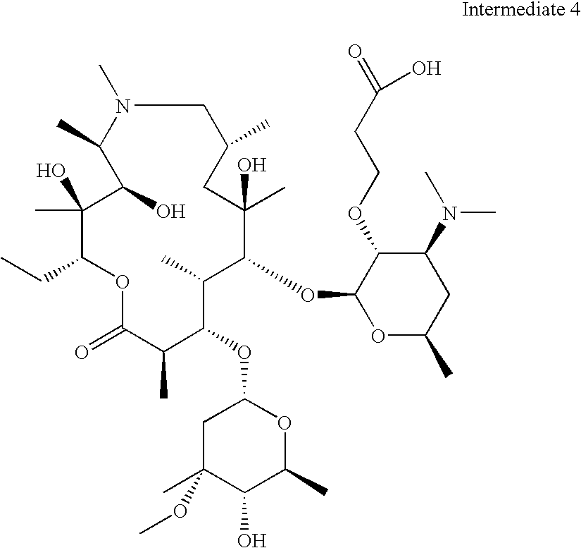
C1(C)(O)C(CC)OC(=O)C(C)C(OC2CC(C)(OC)C(O)C(C)O2)C(C)C(OC2OC(C)CC(N(C)C)C2OCCC(=O)O)C(C)(O)CC(C)CN(C)C(C)C1O
